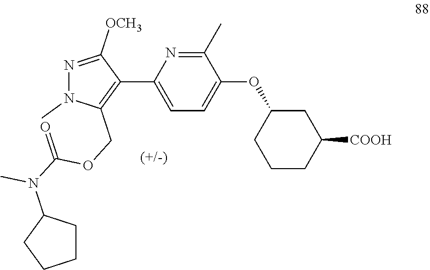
C1=C(C2=C(COC(N(C3CCCC3)C)=O)N(C)N=C2[OCH3])N=C(C)C(OC2CCCC([COOH])C2)=C1
